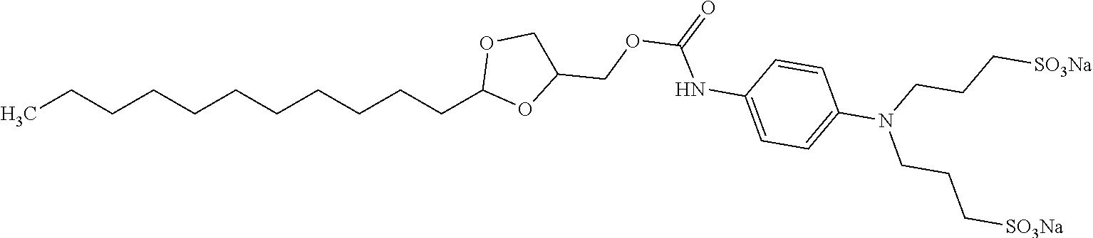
CCCCCCCCCCCC1OC(COC(NC2=CC=C(N(CCC[SO3Na])CCC[SO3Na])C=C2)=O)CO1
